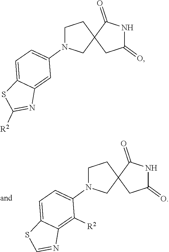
C1N(C2=CC=C3C(=C2[R2])N=CS3)CC2(C1)CC(=O)NC2=O.C1N(C2=CC=C3C(=C2)N=C([R2])S3)CC2(C1)CC(=O)NC2=O
